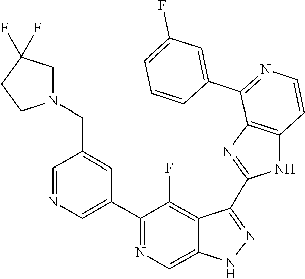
C1=NC=C(C2=NC=C3C(=C2F)C(C2=NC4=C(N2)C=CN=C4C2=CC(F)=CC=C2)=NN3)C=C1CN1CC(F)(F)CC1
